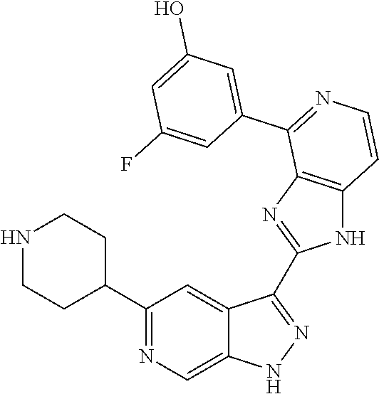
C1(C2CCNCC2)=NC=C2C(=C1)C(C1=NC3=C(N1)C=CN=C3C1=CC(O)=CC(F)=C1)=NN2
